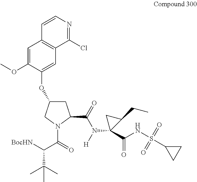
[BocHN]C(C(=O)N1C(C(=O)N([H])C2(C(NS(C3CC3)(=O)=O)=O)C(CC)C2)CC(OC2=CC3=C(C=C2OC)C=CN=C3Cl)C1)C(C)(C)C
